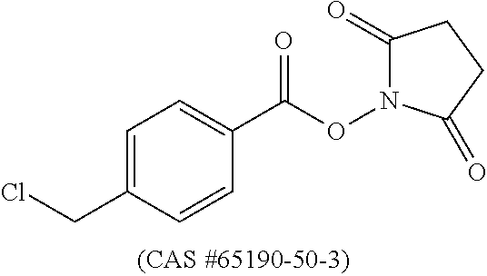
C(ON1C(=O)CCC1=O)(C1=CC=C(CCl)C=C1)=O
